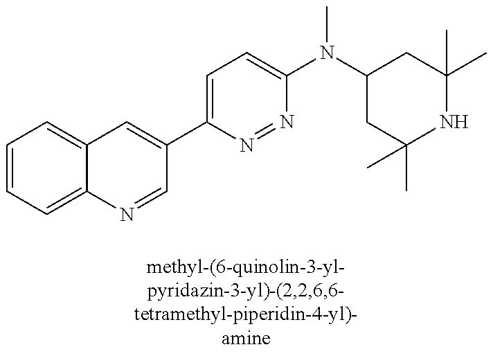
C12=CC=CC=C1C=C(C1=CC=C(N(C3CC(C)(C)NC(C)(C)C3)C)N=N1)C=N2
